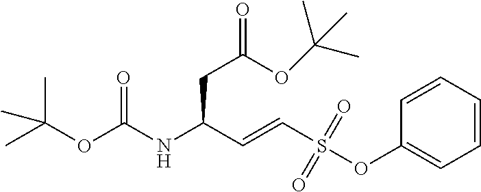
C1=CC=CC(OS(C=CC(NC(OC(C)(C)C)=O)CC(=O)OC(C)(C)C)(=O)=O)=C1
